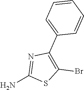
NC1=NC(C2=CC=CC=C2)=C(Br)S1
